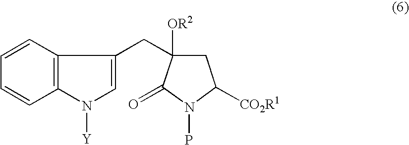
C1=CC=CC2=C1N([Y])C=C2CC1([OR2])CC([CO2R1])N(P)C1=O
